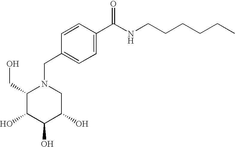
C1(CO)C(O)C(O)C(O)CN1CC1=CC=C(C(NCCCCCC)=O)C=C1
